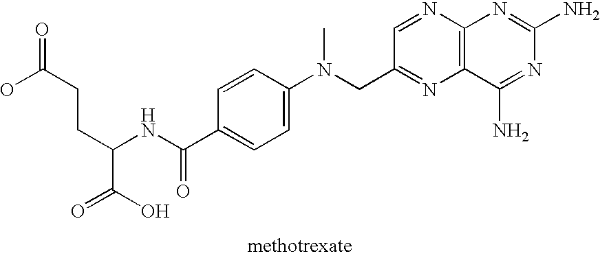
OC(CCC(C(O)=O)NC(C1=CC=C(N(C)CC2=NC3=C(N=C2)N=C(N)N=C3N)C=C1)=O)=O
